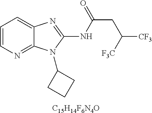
[C15H14F6N4O].C1=CN=C2C(=C1)N=C(NC(CC([CF3])[F3C])=O)N2C1CCC1
